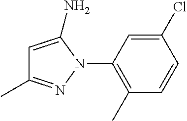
C1=C(N)N(C2=C(C)C=CC(Cl)=C2)N=C1C
